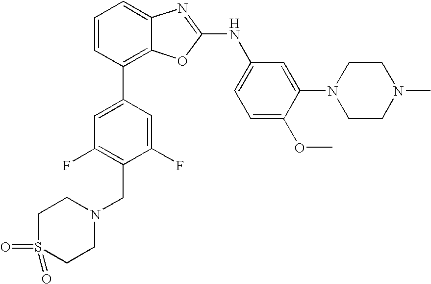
C1=CC(C2=CC(F)=C(CN3CCS(=O)(=O)CC3)C(F)=C2)=C2C(=C1)N=C(NC1=CC=C(OC)C(N3CCN(C)CC3)=C1)O2
